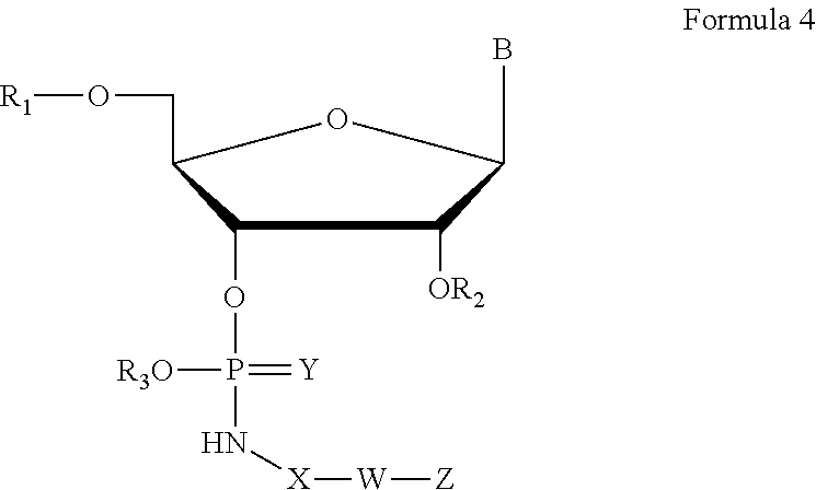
C1(OP([R3O])(=[Y])N[X][W][Z])C(CO[R1])OC(B)C1[OR2]
